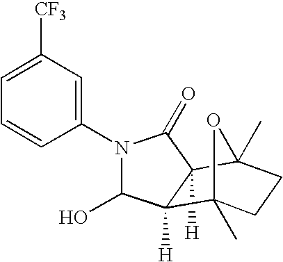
C12([H])C(=O)N(C3=CC([CF3])=CC=C3)C(O)C1([H])C1(C)CCC2(C)O1
